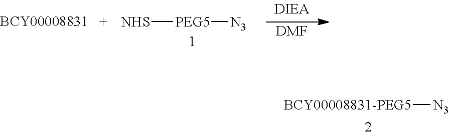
[BCY00008831-PEG5][N3].[NHS][PEG5][N3].[DMF]
